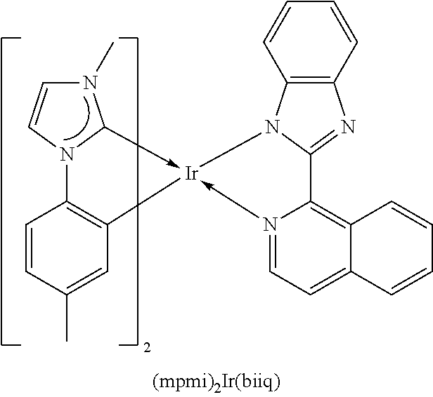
C1=CC(C)=CC2=C1N1C(->[Ir]23-N2=CC=C4C(=C2C2=NC5=C(N23)C=CC=C5)C=CC=C4)N(C)C=C1
